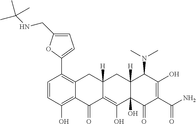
C1=CC(O)=C2C(=C1C1=CC=C(CNC(C)(C)C)O1)CC1([H])C(=C(O)C3(O)C([H])(C1)C(N(C)C)C(O)=C(C(N)=O)C3=O)C2=O
